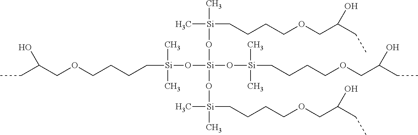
C([Si](C)(C)O[Si](O[Si](C)(CCCCOCC(CC)O)C)(O[Si](C)(C)CCCCOCC(CC)O)O[Si](C)(CCCCOCC(CC)O)C)CCCOCC(CC)O
